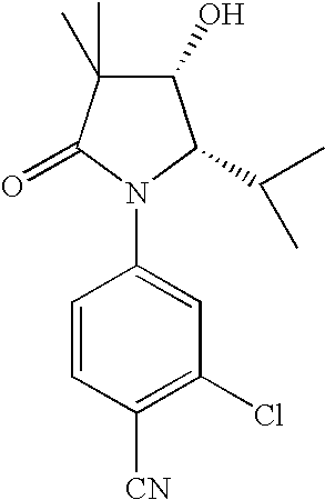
C1(O)C(C)(C)C(=O)N(C2=CC(Cl)=C([CN])C=C2)C1C(C)C
